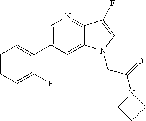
C1=CC=C(F)C(C2=CN=C3C(=C2)N(CC(=O)N2CCC2)C=C3F)=C1
